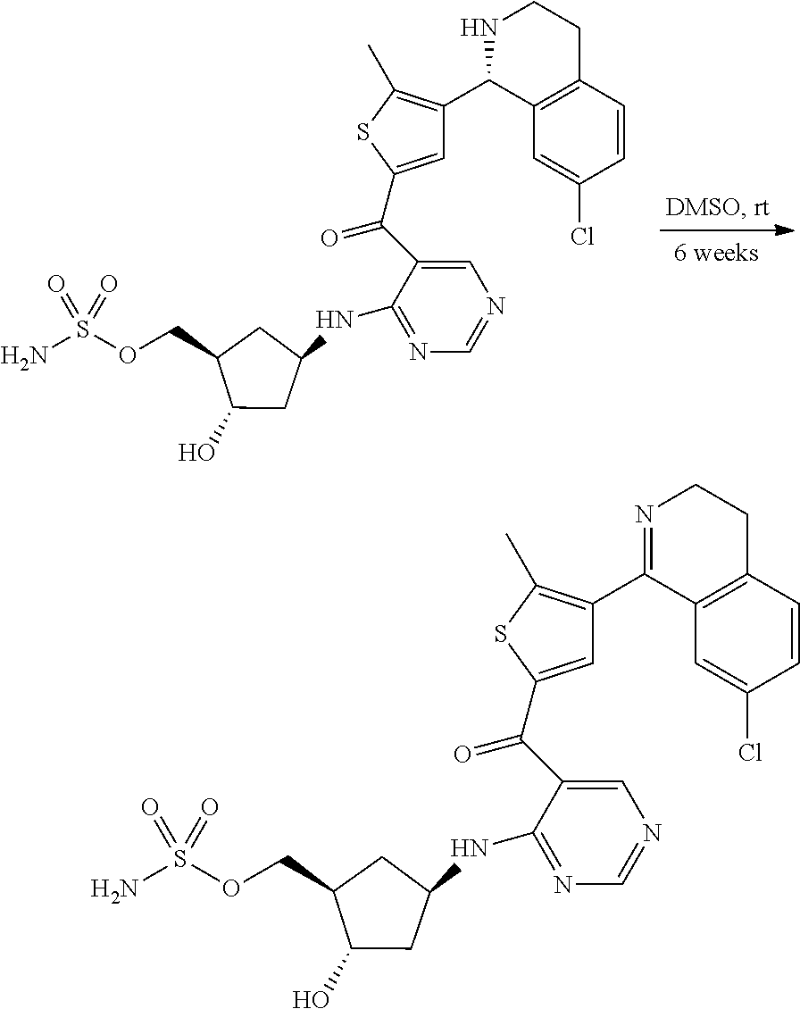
C(=O)(C1=CC(C2C3=C(CCN2)C=CC(Cl)=C3)=C(C)S1)C1=CN=CN=C1NC1CC(O)C(COS(N)(=O)=O)C1.C(=O)(C1=CC(C2=NCCC3=C2C=C(Cl)C=C3)=C(C)S1)C1=CN=CN=C1NC1CC(O)C(COS(N)(=O)=O)C1
